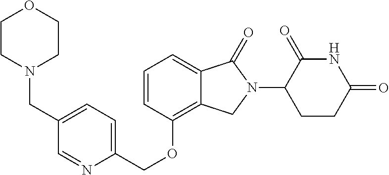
C(OC1=C2C(=CC=C1)C(=O)N(C1C(=O)NC(=O)CC1)C2)C1=CC=C(CN2CCOCC2)C=N1
